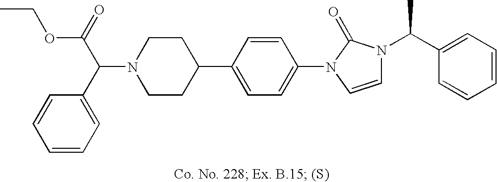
N1(C(C2=CC=CC=C2)C(=O)OCC)CCC(C2=CC=C(N3C=CN(C(C4=CC=CC=C4)C)C3=O)C=C2)CC1
